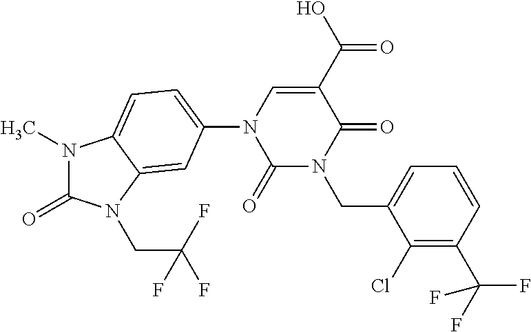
N1(C)C(=O)N(CC(F)(F)F)C2=CC(N3C(=O)N(CC4=CC=CC(C(F)(F)F)=C4Cl)C(=O)C(C(=O)O)=C3)=CC=C12
